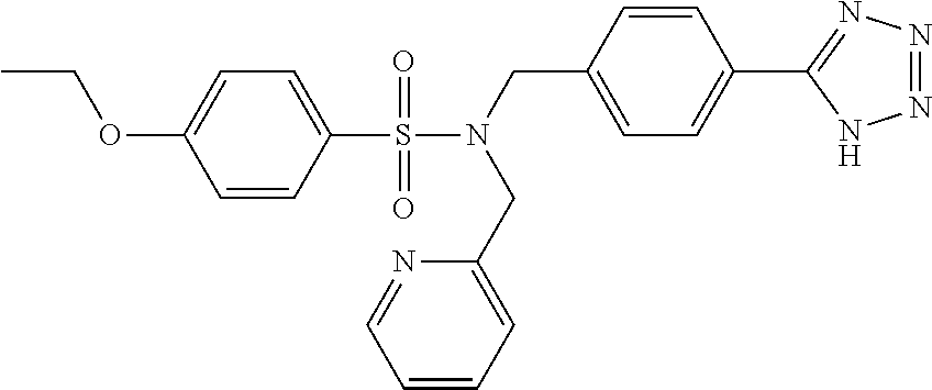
C1=CC(S(N(CC2=CC=C(C3=NN=NN3)C=C2)CC2=CC=CC=N2)(=O)=O)=CC=C1OCC
